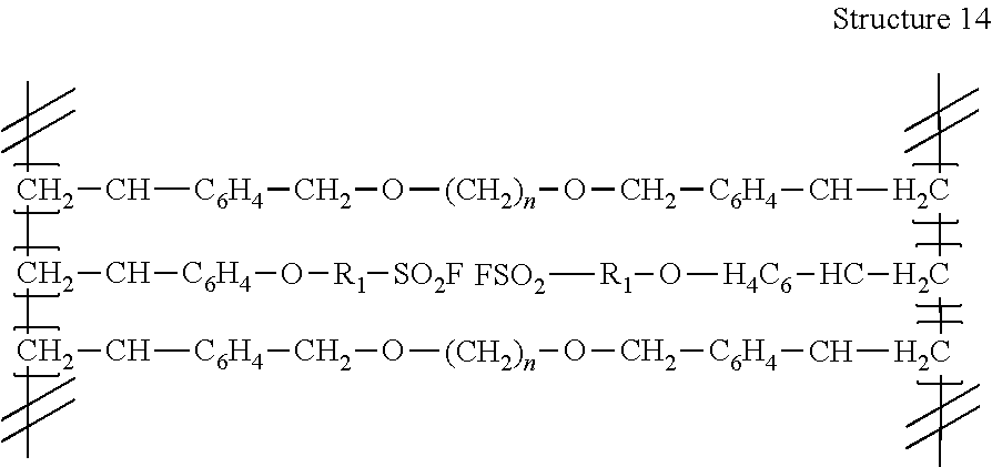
CC1C(C[C6H4]O[R1][SO2F])C(C)C[C6H4]CO[(CH2)n]OC[C6H4]CC(C)C(C[H4C6]O[R1][FSO2])C(C)C[C6H4]CO[(CH2)n]OC[C6H4]C1
